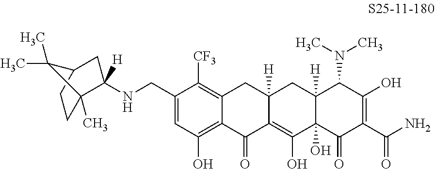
C1=C(CNC2([H])C3(C)CCC(C2)C3(C)C)C([CF3])=C2C(=C1O)C(=O)C1=C(O)C3(O)C([H])(CC1([H])C2)C(N(C)C)C(O)=C(C(N)=O)C3=O
